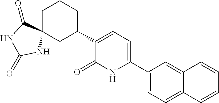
C1(C2=CC=C(C3CCCC4(C3)C(=O)NC(=O)N4)C(=O)N2)=CC=C2C(=C1)C=CC=C2
